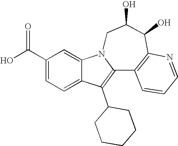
C1(C(O)=O)=CC=C2C(=C1)N1C(=C2C2CCCCC2)C2=C(C(O)C(O)C1)N=CC=C2
